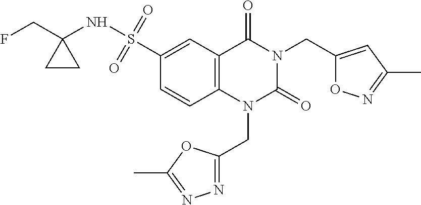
C1(S(=O)(=O)NC2(CF)CC2)=CC2=C(C=C1)N(CC1=NN=C(C)O1)C(=O)N(CC1=CC(C)=NO1)C2=O
